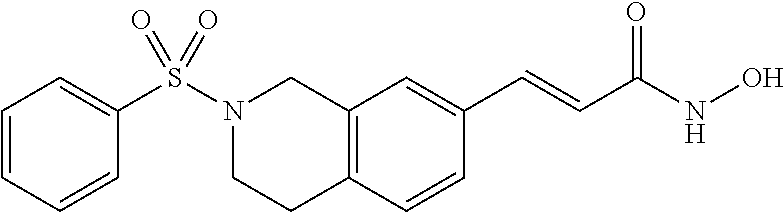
C12=C(C=CC(C=CC(NO)=O)=C1)CCN(S(C1=CC=CC=C1)(=O)=O)C2
